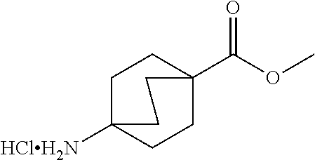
[HClH2N]C12CCC(C(OC)=O)(CC1)CC2
